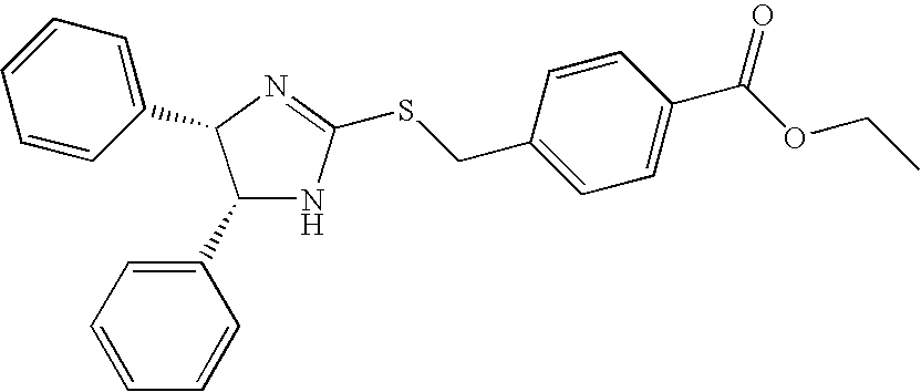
C1(C2=CC=CC=C2)NC(SCC2=CC=C(C(OCC)=O)C=C2)=NC1C1=CC=CC=C1
